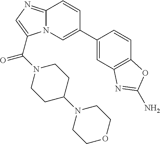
N12C(=NC=C1C(N1CCC(N3CCOCC3)CC1)=O)C=CC(C1=CC3=C(C=C1)OC(N)=N3)=C2
